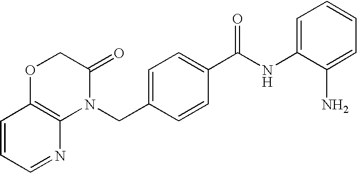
N1(CC2=CC=C(C(NC3=CC=CC=C3N)=O)C=C2)C(=O)COC2=C1N=CC=C2
